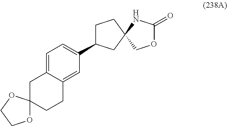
C1=C2C(=CC(C3CCC4(C3)NC(=O)OC4)=C1)CCC1(C2)OCCO1
